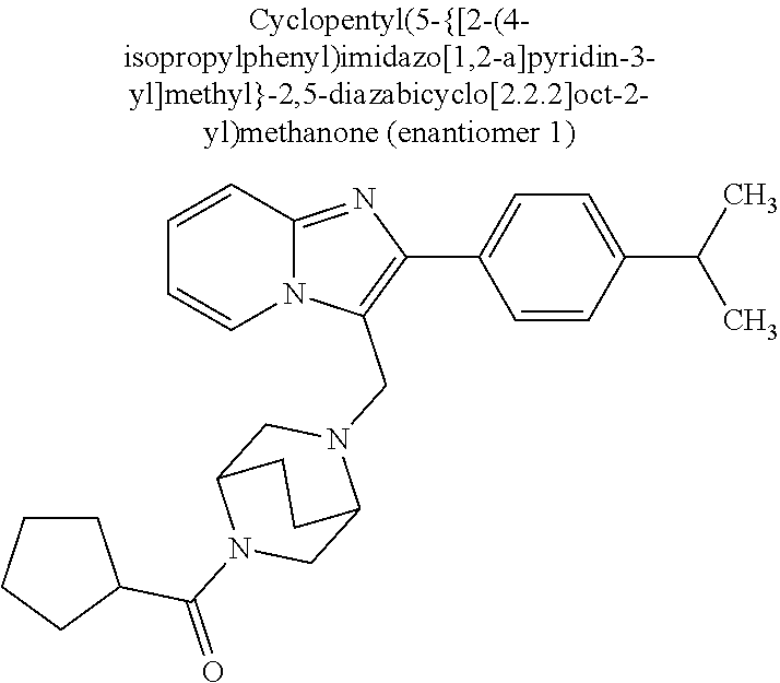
N12C(=NC(C3=CC=C(C(C)C)C=C3)=C1CN1CC3N(C(=O)C4CCCC4)CC1CC3)C=CC=C2
